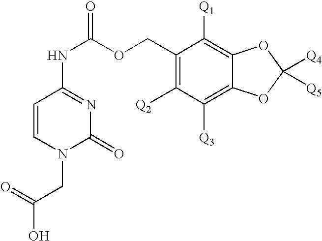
C1(NC(OCC2=C([Q2])C([Q3])=C3C(=C2[Q1])OC([Q4])([Q5])O3)=O)=NC(=O)N(CC(=O)O)C=C1
